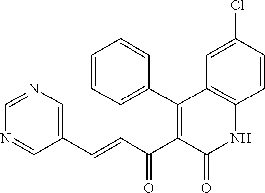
C1=NC=C(C=CC(C2=C(C3=CC=CC=C3)C3=C(NC2=O)C=CC(Cl)=C3)=O)C=N1
